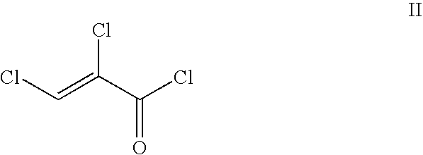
ClC=C(C(Cl)=O)Cl
